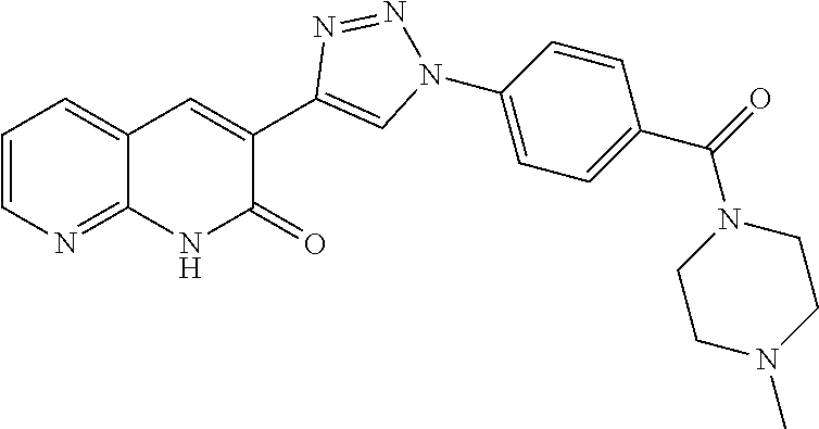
C12=NC=CC=C1C=C(C1=CN(C3=CC=C(C(=O)N4CCN(C)CC4)C=C3)N=N1)C(=O)N2
